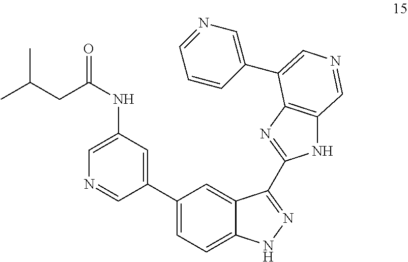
C1(C2=CC(NC(CC(C)C)=O)=CN=C2)=CC=C2C(=C1)C(C1=NC3=C(N1)C=NC=C3C1=CN=CC=C1)=NN2
